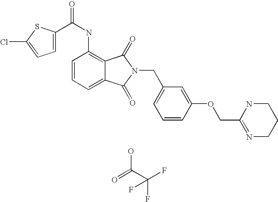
C1(NC(=O)C2=CC=C(Cl)S2)=C2C(=CC=C1)C(=O)N(CC1=CC=CC(OCC3=NCCCN3)=C1)C2=O.OC(C(F)(F)F)=O
